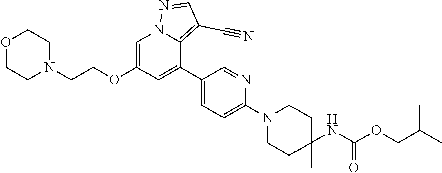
C1=C(OCCN2CCOCC2)C=C(C2=CC=C(N3CCC(NC(OCC(C)C)=O)(C)CC3)N=C2)C2=C(C#N)C=NN12
